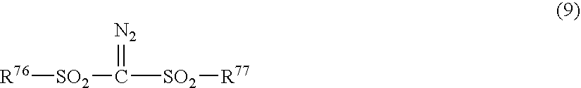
[R76][SO2]C([SO2][R77])=[N2]
